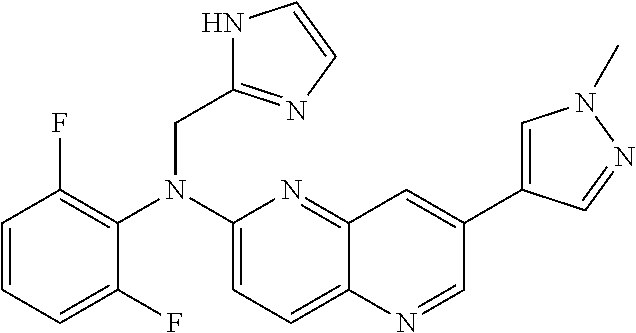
C1(F)=CC=CC(F)=C1N(C1=CC=C2C(=N1)C=C(C1=CN(C)N=C1)C=N2)CC1=NC=CN1
